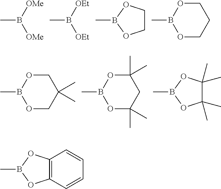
CB([OMe])[OMe].CB([OEt])[OEt].C1COB(C)O1.O1CCCOB1C.O1CC(C)(C)COB1C.O1C(C)(C)CC(C)(C)OB1C.C1(C)(C)C(C)(C)OB(C)O1.C12=C(OB(C)O1)C=CC=C2
